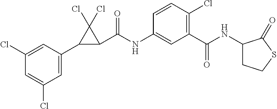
C1(C2C(C(NC3=CC(C(NC4CCSC4=O)=O)=C(Cl)C=C3)=O)C2(Cl)Cl)=CC(Cl)=CC(Cl)=C1
